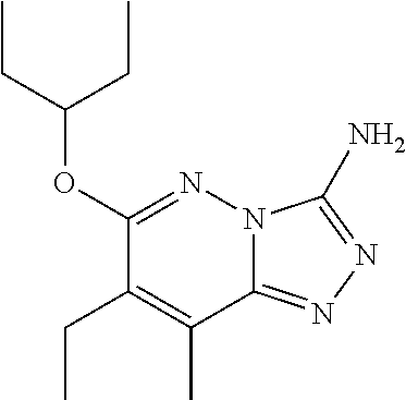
N12C(=NN=C1N)C(C)=C(CC)C(OC(CC)CC)=N2
